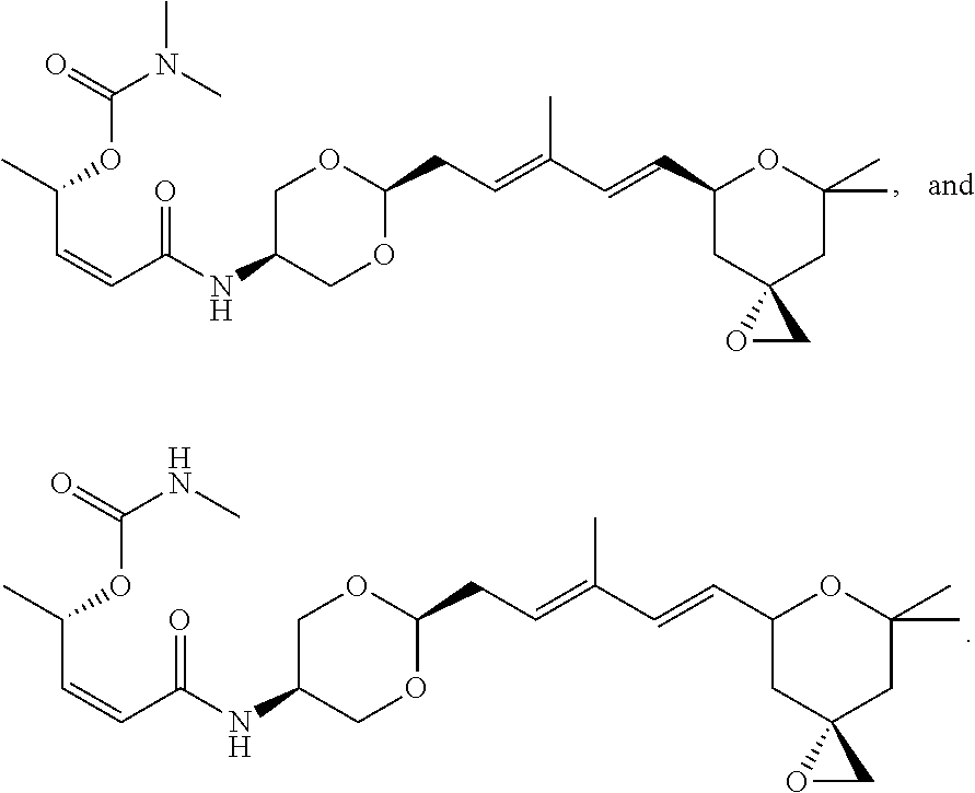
C1C(NC(C=CC(C)OC(N(C)C)=O)=O)COC(CC=C(C=CC2CC3(CC(C)(C)O2)OC3)C)O1.C1C(NC(C=CC(C)OC(NC)=O)=O)COC(CC=C(C=CC2CC3(CC(C)(C)O2)OC3)C)O1
